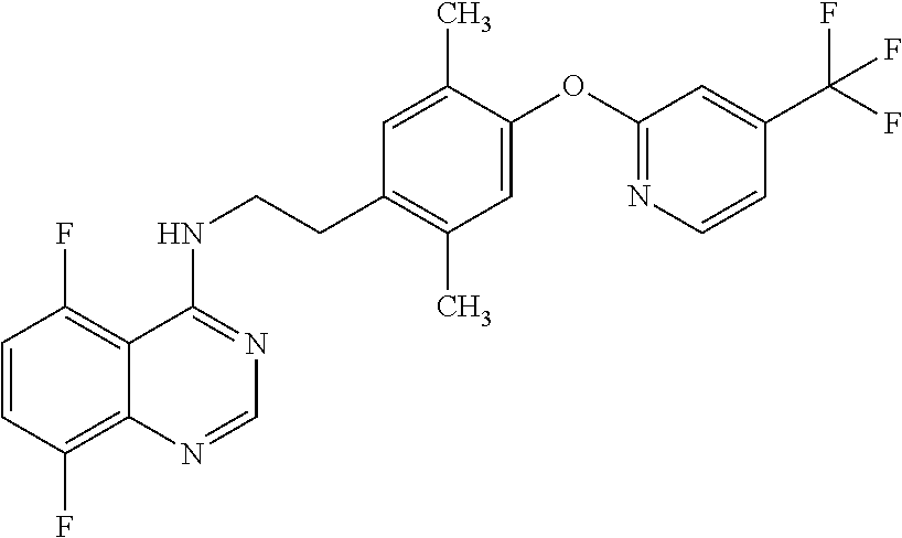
C1=CC(F)=C2C(=C1F)C(NCCC1=C(C)C=C(OC3=NC=CC(C(F)(F)F)=C3)C(C)=C1)=NC=N2
